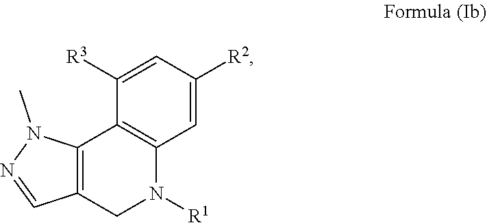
C1=C([R3])C2=C(C=C1[R2])N([R1])CC1=C2N(C)N=C1
